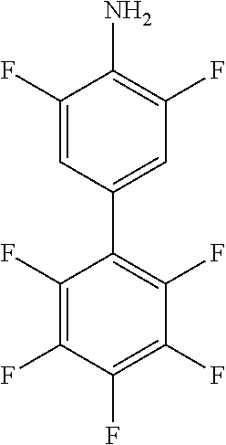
C1(F)=C(F)C(F)=C(F)C(F)=C1C1=CC(F)=C(N)C(F)=C1
